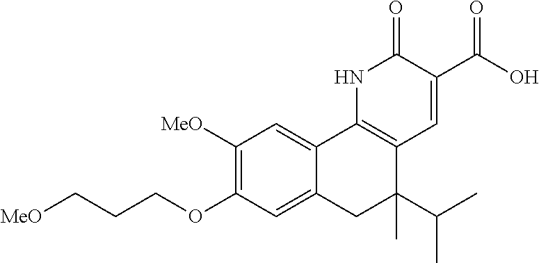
[MeO]CCCOC1=C([MeO])C=C2C(=C1)CC(C(C)C)(C)C1=C2NC(=O)C(C(O)=O)=C1
